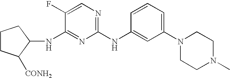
C1(NC2=CC(N3CCN(C)CC3)=CC=C2)=NC=C(F)C(NC2CCCC2[CONH2])=N1
